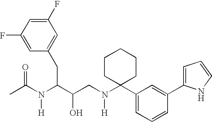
C1(F)=CC(CC(C(CN(C2(C3=CC=CC(C4=CC=CN4)=C3)CCCCC2)[H])O)N(C(C)=O)[H])=CC(F)=C1
